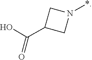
C1C(C(O)=O)CN1*
